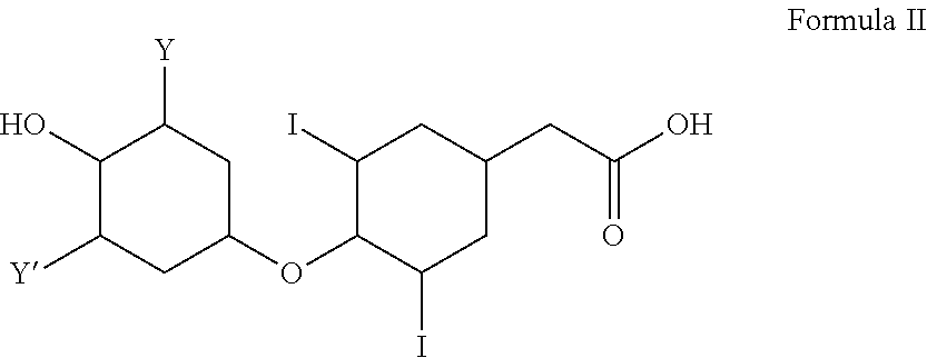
IC1CC(CC(O)=O)CC(I)C1OC1CC([Y])C(O)C([Y])C1
